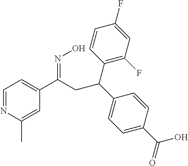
C1=NC(C)=CC(C(=NO)CC(C2=C(F)C=C(F)C=C2)C2=CC=C(C(=O)O)C=C2)=C1
